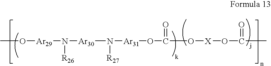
CO[Ar29]N([Ar30]N([Ar31]OC(O[X]OC(C)=O)=O)[R27])[R26]
